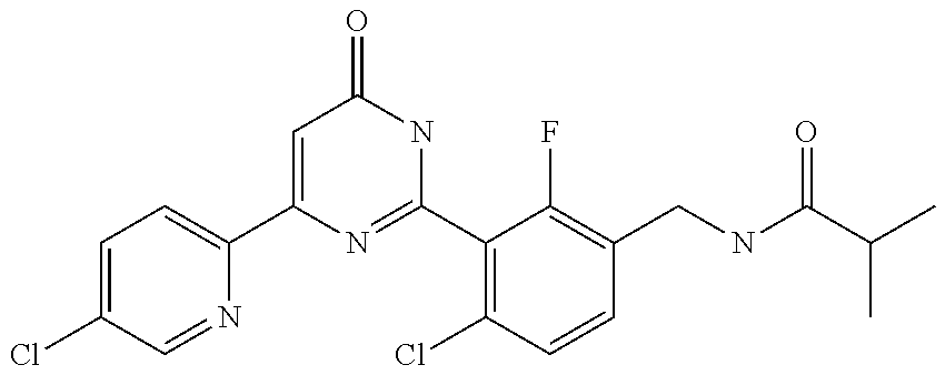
C1(C2=CC=C(Cl)C=N2)=CC(=O)NC(C2=C(Cl)C=CC(CNC(C(C)C)=O)=C2F)=N1
